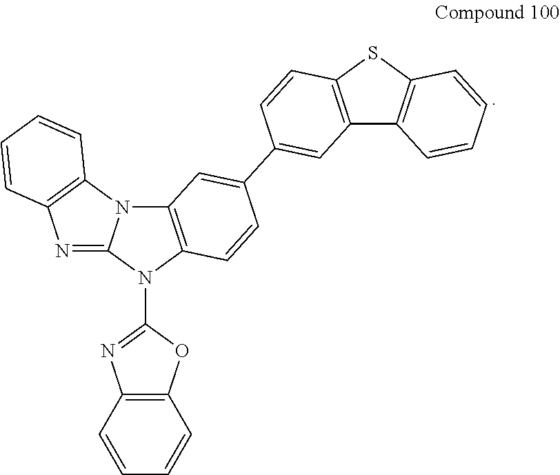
C1(N2C3=C(N4C2=NC2=C4C=CC=C2)C=C(C2=CC4=C(C=C2)SC2=C4C=CC=C2)C=C3)=NC2=C(O1)C=CC=C2
